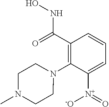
C1=C([N+]([O-])=O)C(N2CCN(C)CC2)=C(C(NO)=O)C=C1
